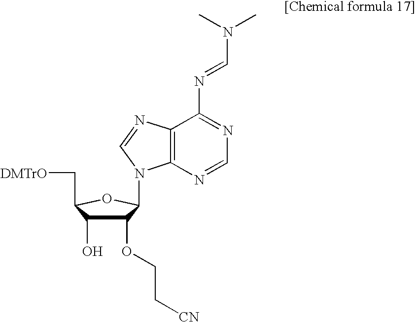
C1(OCC[CN])C(O)C(C[DMTrO])OC1N1C2=C(N=C1)C(N=CN(C)C)=NC=N2
